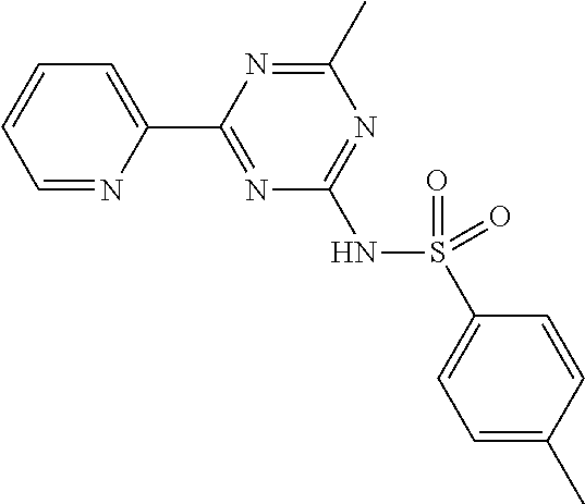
C1=NC(C2=NC(NS(=O)(C3=CC=C(C)C=C3)=O)=NC(C)=N2)=CC=C1
